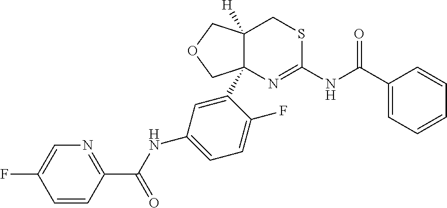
C1=CC(C(=O)NC2=CC=C(F)C(C34C([H])(CSC(NC(C5=CC=CC=C5)=O)=N3)COC4)=C2)=NC=C1F
